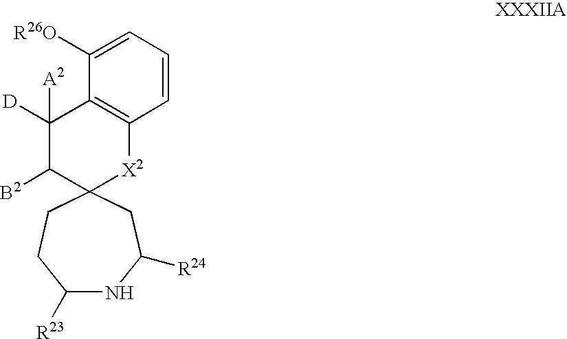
C1([R23])NC([R24])CC2(CC1)[X2]C1=C(C([D])([A2])C2[B2])C([R26O])=CC=C1
